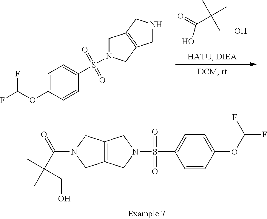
C12=C(CN(C(C(CO)(C)C)=O)C1)CN(S(C1=CC=C(OC(F)F)C=C1)(=O)=O)C2.C(OC1=CC=C(S(=O)(=O)N2CC3=C(C2)CNC3)C=C1)(F)F.C(O)(=O)C(CO)(C)C
